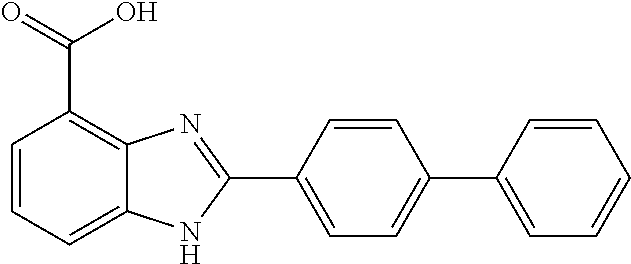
C1=C(C2=NC3=C(C(=O)O)C=CC=C3N2)C=CC(C2=CC=CC=C2)=C1
